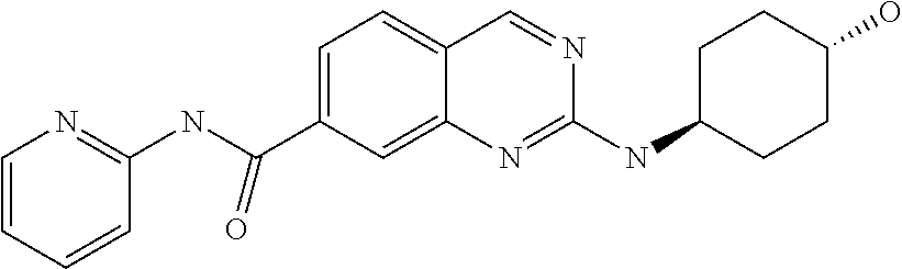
C1=CN=C(NC(C2=CC=C3C(=C2)N=C(NC2CCC(O)CC2)N=C3)=O)C=C1
